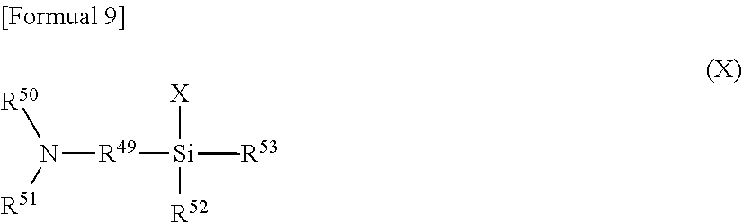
N([R49][Si]([R53])(C)([R52])[X])([R51])[R50]
